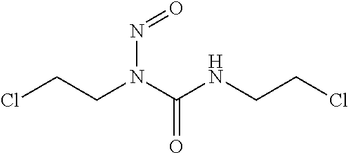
C(=O)(N(CCCl)N=O)NCCCl
